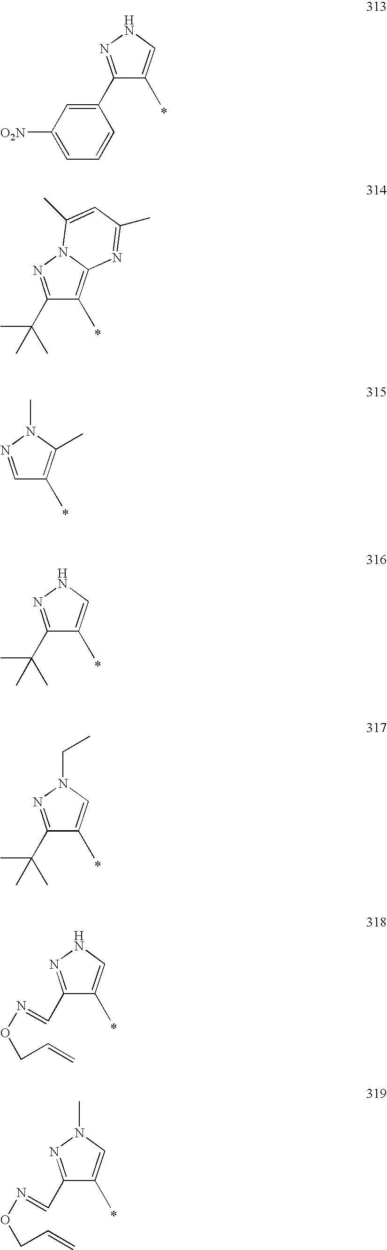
C1(C2=CC([O2N])=CC=C2)=NNC=C1C.C1(C(C)(C)C)=NN2C(=C1C)N=C(C)C=C2C.C1=NN(C)C(C)=C1C.C1(C(C)(C)C)=NNC=C1C.C1(C(C)(C)C)=NN(CC)C=C1C.C1(C=NOCC=C)=NNC=C1C.C1(C=NOCC=C)=NN(C)C=C1C
